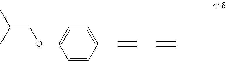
C1=CC(C#CC#C)=CC=C1OCC(C)C
